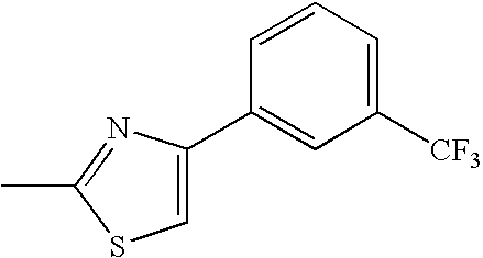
C1(C2=CSC(C)=N2)=CC([CF3])=CC=C1
